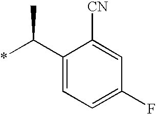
C1(C(*)C)=CC=C(F)C=C1[CN]
